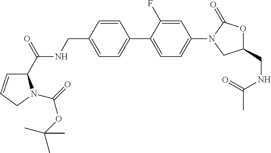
C1(CNC(C)=O)OC(=O)N(C2=CC=C(C3=CC=C(CNC(C4C=CCN4C(=O)OC(C)(C)C)=O)C=C3)C(F)=C2)C1
